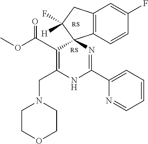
C(C1=C(CN2CCOCC2)NC(C2=CC=CC=N2)=NC12C1=C(CC2([H])F)C=C(F)C=C1)(=O)OC
